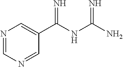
N1=CN=CC(C(NC(N)=N)=N)=C1
